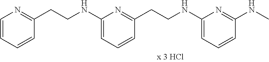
C1=CC=CC(CCNC2=CC=CC(CCNC3=CC=CC(NC)=N3)=N2)=N1
